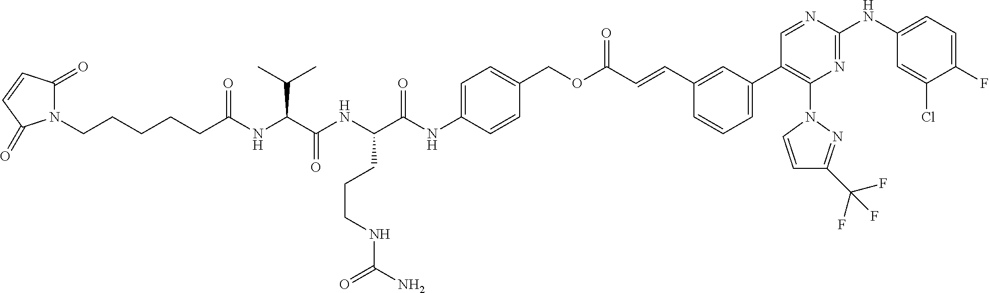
N1(CCCCCC(NC(C(NC(C(NC2=CC=C(COC(C=CC3=CC(C4=C(N5N=C(C(F)(F)F)C=C5)N=C(NC5=CC=C(F)C(Cl)=C5)N=C4)=CC=C3)=O)C=C2)=O)CCCNC(N)=O)=O)C(C)C)=O)C(=O)C=CC1=O
